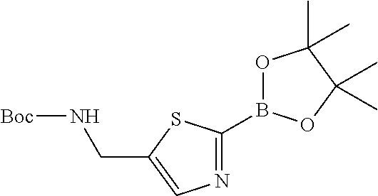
N1=C(B2OC(C)(C)C(C)(C)O2)SC(CN[Boc])=C1
